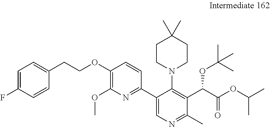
C1=C(F)C=CC(CCOC2=C(OC)N=C(C3=CN=C(C)C(C(C(OC(C)C)=O)OC(C)(C)C)=C3N3CCC(C)(C)CC3)C=C2)=C1
